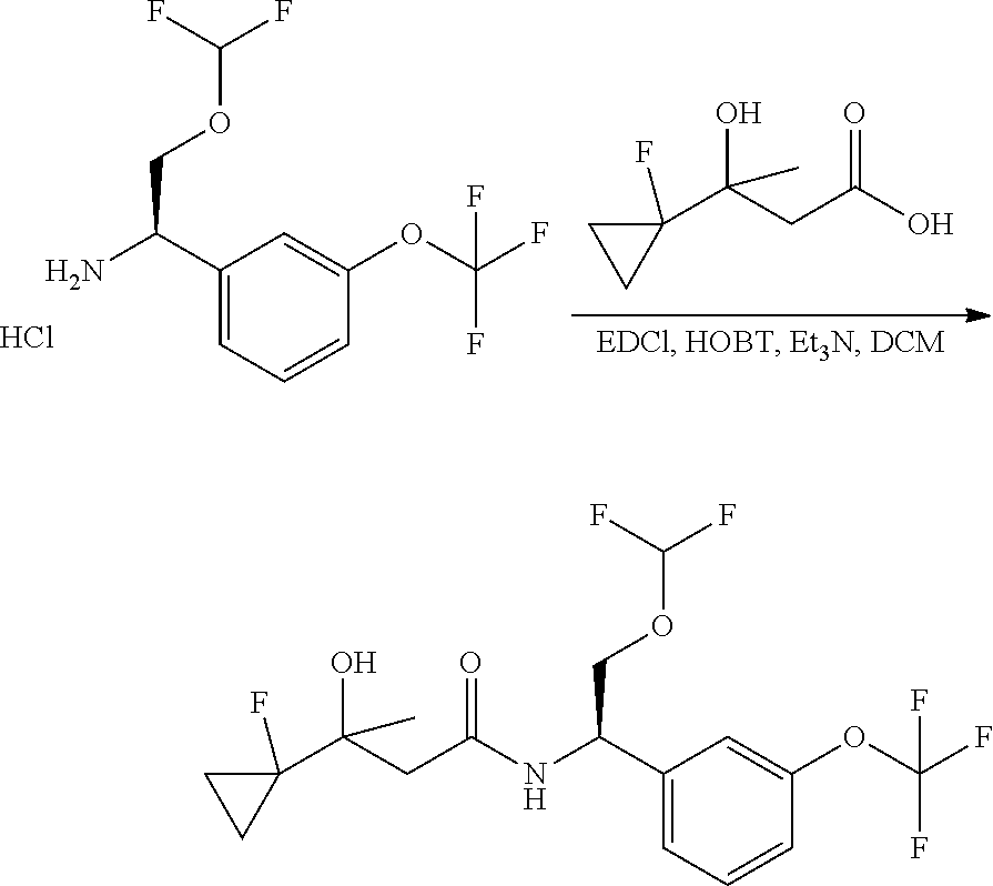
C1(C(N)COC(F)F)=CC=CC(OC(F)(F)F)=C1.Cl.O=C(O)CC(C1(F)CC1)(C)O.O=C(NC(C1=CC=CC(OC(F)(F)F)=C1)COC(F)F)CC(C1(F)CC1)(C)O
